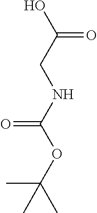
CC(C)(C)OC(=O)NCC(O)=O
